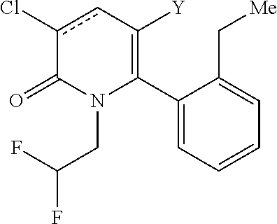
C1(C2=C([Y])cc(Cl)C(=O)N2CC(F)F)=CC=CC=C1C[Me]
